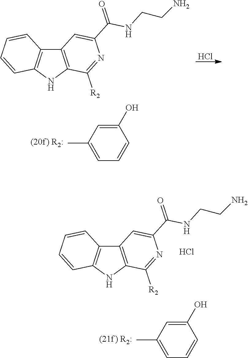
CC1=CC=CC(O)=C1.C12=C(NC3=C1C=CC=C3)C([R2])=NC(C(NCCN)=O)=C2.Cl.CC1=CC=CC(O)=C1.C12=C(NC3=C1C=CC=C3)C([R2])=NC(C(NCCN)=O)=C2.Cl
